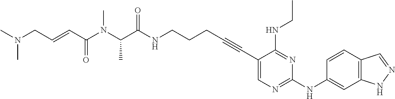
C1(C#CCCCNC(C(N(C(C=CCN(C)C)=O)C)C)=O)=CN=C(NC2=CC3=C(C=C2)C=NN3)N=C1NCC
